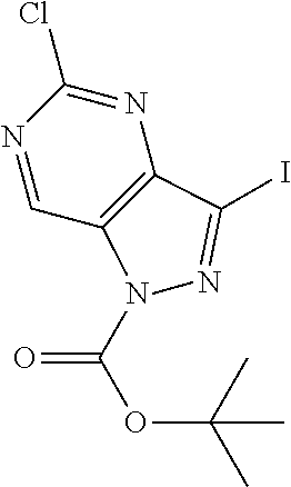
ClC1=NC2=C(C=N1)N(C(OC(C)(C)C)=O)N=C2I
